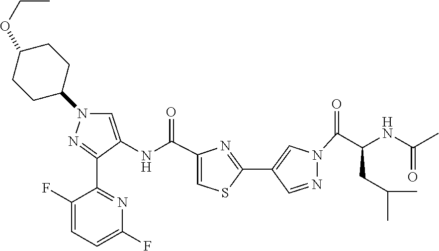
N(C(=O)C1=CSC(C2=CN(C(C(NC(C)=O)CC(C)C)=O)N=C2)=N1)C1=CN(C2CCC(OCC)CC2)N=C1C1=NC(F)=CC=C1F
